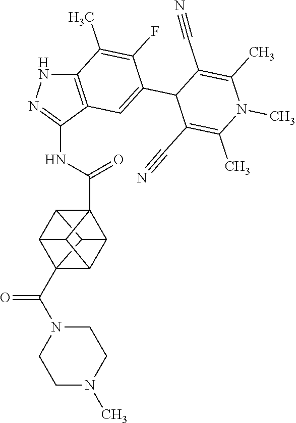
C12=C(C(NC(C34C5C6C7(C(N8CCN(C)CC8)=O)C(C3C57)C46)=O)=NN1)C=C(C1C(C#N)=C(C)N(C)C(C)=C1C#N)C(F)=C2C
